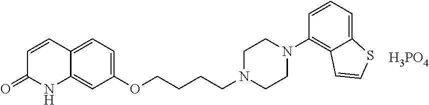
C12=CC=C(OCCCCN3CCN(C4=C5C(=CC=C4)SC=C5)CC3)C=C1NC(=O)C=C2.[H3PO4]
